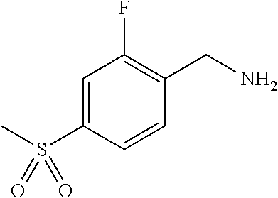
NCC1=C(F)C=C(S(C)(=O)=O)C=C1
